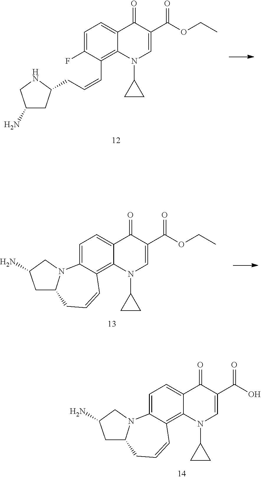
C1=C(F)C(C=CCC2CC(N)CN2)=C2C(=C1)C(=O)C(C(=O)OCC)=CN2C1CC1.C1=C2C(=C3C(=C1)C(=O)C(C(=O)OCC)=CN3C1CC1)C=CCC1N2CC(N)C1.C1=C2C(=C3C(=C1)C(=O)C(C(=O)O)=CN3C1CC1)C=CCC1N2CC(N)C1
